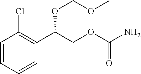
C1=CC=CC(C(COC(N)=O)OCOC)=C1Cl
